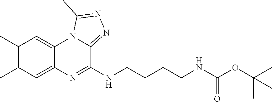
C1(C)=C(C)C=C2C(=C1)N1C(=NN=C1C)C(NCCCCNC(OC(C)(C)C)=O)=N2
